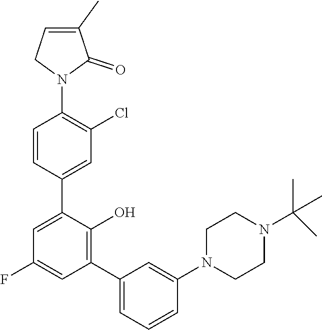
C1=C(C2=CC(Cl)=C(N3C(=O)C(C)=CC3)C=C2)C(O)=C(C2=CC=CC(N3CCN(C(C)(C)C)CC3)=C2)C=C1F
